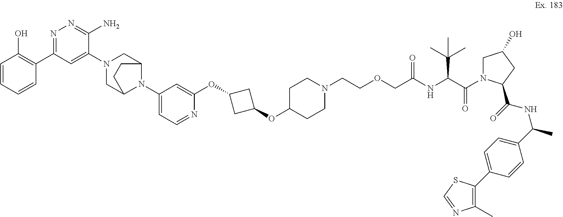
C1=CC=CC(C2=NN=C(N)C(N3CC4N(C5=CC=NC(OC6CC(OC7CCN(CCOCC(=O)NC(C(C)(C)C)C(=O)N8CC(O)CC8C(NC(C8=CC=C(C9=C(C)N=CS9)C=C8)C)=O)CC7)C6)=C5)C(C3)CC4)=C2)=C1O
